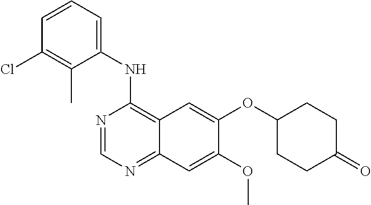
N1=CN=C2C(=C1NC1=CC=CC(Cl)=C1C)C=C(OC1CCC(=O)CC1)C(OC)=C2
